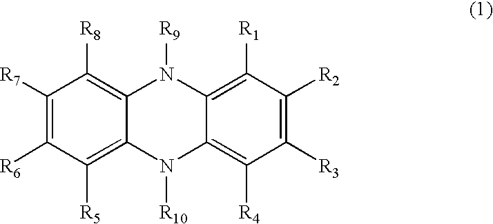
C1([R7])=C([R6])C([R5])=C2C(=C1[R8])N([R9])C1=C([R1])C([R2])=C([R3])C([R4])=C1N2[R10]
